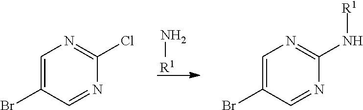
N[R1].C1=C(Br)C=NC(Cl)=N1.C1=C(Br)C=NC(N[R1])=N1
